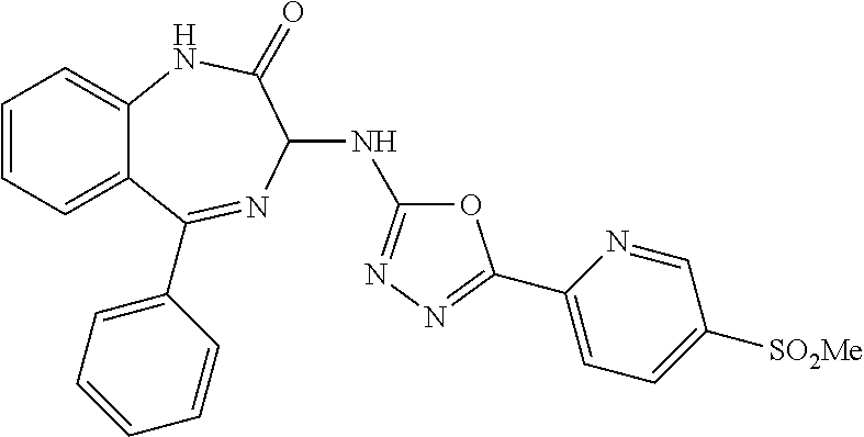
C1=CC=C2C(=C1)NC(=O)C(NC1=NN=C(C3=CC=C([SO2Me])C=N3)O1)N=C2C1=CC=CC=C1
